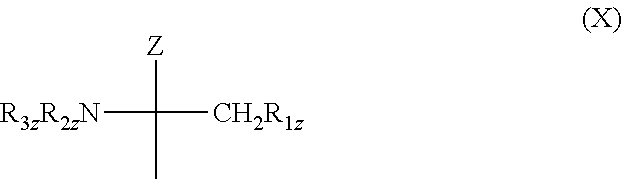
[R3zR2zN]C([Z])([CH2R1z])C
